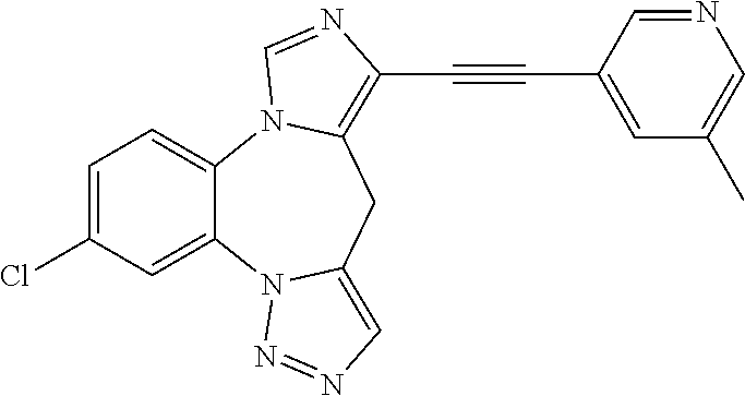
C1=C(Cl)C=C2C(=C1)N1C(=C(C#CC3=CC(C)=CN=C3)N=C1)CC1=CN=NN21
